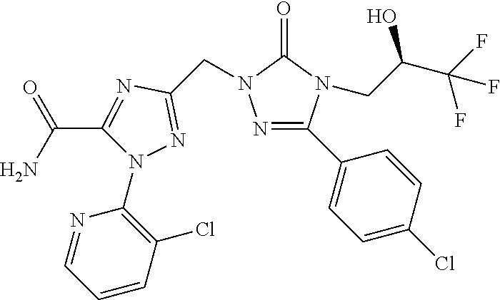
N1=CC=CC(Cl)=C1N1C(C(N)=O)=NC(CN2N=C(C3=CC=C(Cl)C=C3)N(CC(C(F)(F)F)O)C2=O)=N1
